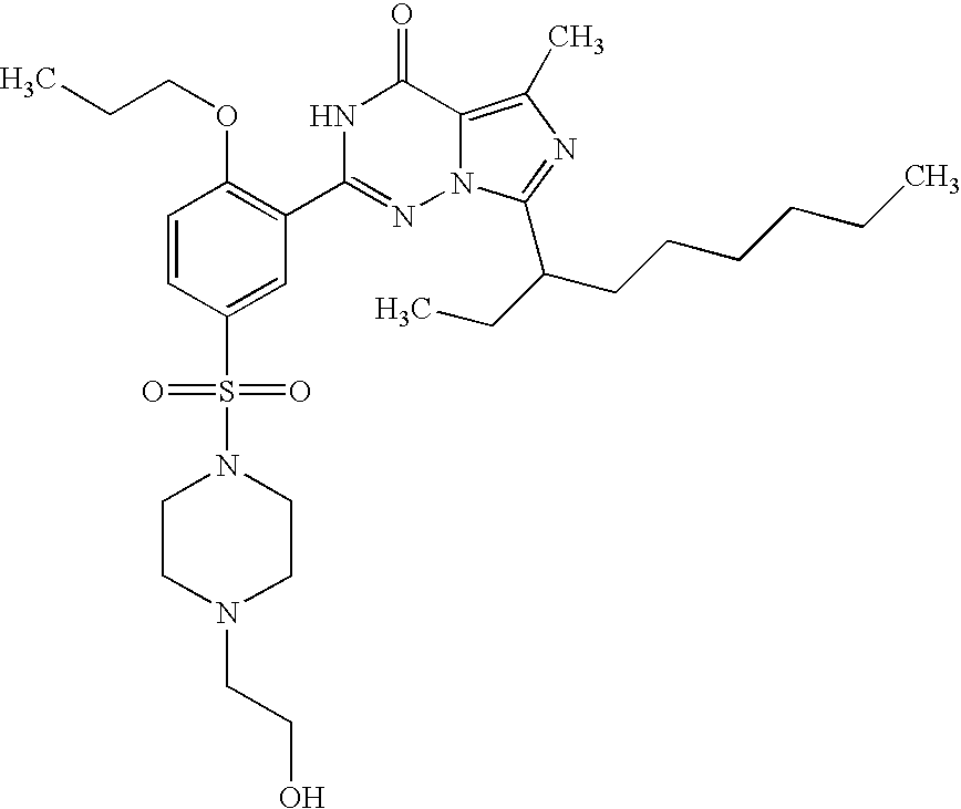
C1=CC(S(=O)(=O)N2CCN(CCO)CC2)=CC(C2=NN3C(=C(C)N=C3C(CC)CCCCCC)C(=O)N2)=C1OCCC
